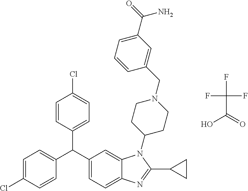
C1=C(Cl)C=CC(C(C2=CC=C3C(=C2)N(C2CCN(CC4=CC(C(=O)N)=CC=C4)CC2)C(C2CC2)=N3)C2=CC=C(Cl)C=C2)=C1.FC(F)(F)C(=O)O
